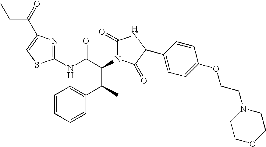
C1(NC(C(C(C2=CC=CC=C2)C)N2C(=O)NC(C3=CC=C(OCCN4CCOCC4)C=C3)C2=O)=O)=NC(C(=O)CC)=CS1
